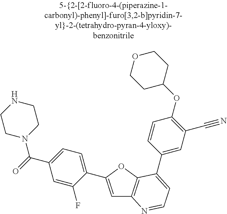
C1=C(C2=CC=C(C(=O)N3CCNCC3)C=C2F)OC2=C1N=CC=C2C1=CC(C#N)=C(OC2CCOCC2)C=C1
